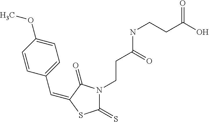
C(C1=CC=C(OC)C=C1)=C1C(=O)N(CCC(NCCC(O)=O)=O)C(=S)S1
